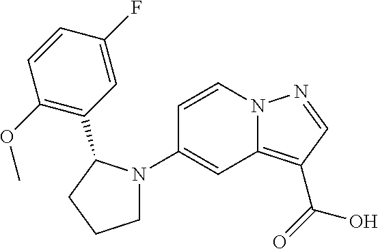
N12C(=C(C(=O)O)C=N1)C=C(N1CCCC1C1=C(OC)C=CC(F)=C1)C=C2
